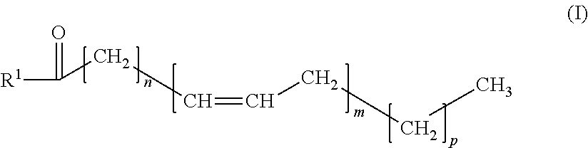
C([R1])(=O)CC=CCCC
